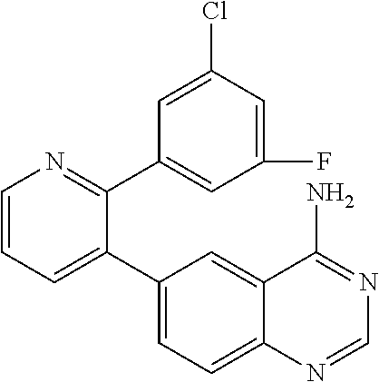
C1=CC=C(C2=CC=C3C(=C2)C(N)=NC=N3)C(C2=CC(F)=CC(Cl)=C2)=N1
